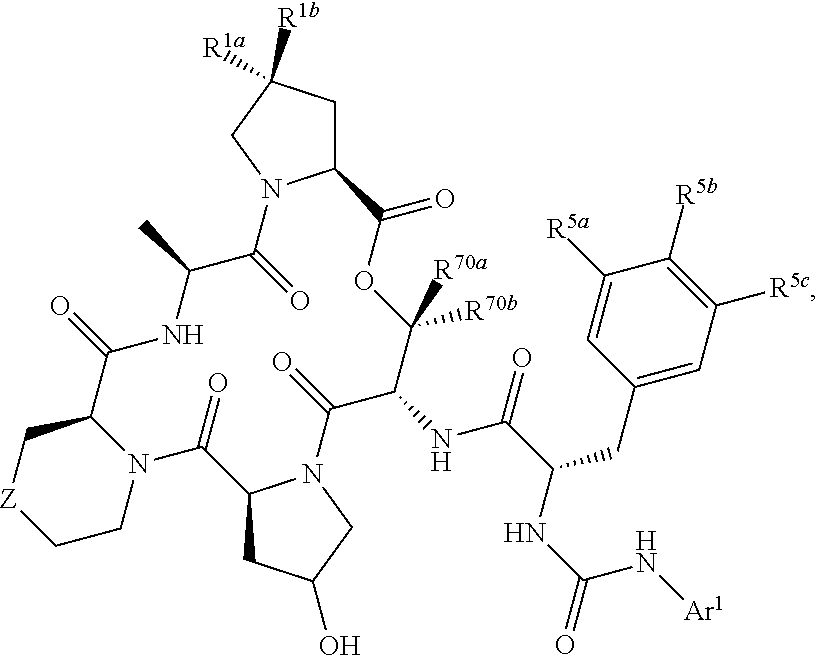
C1C([R1a])([R1b])CN2C1C(=O)OC([R70b])([R70a])C(NC(=O)C(NC(=O)N[Ar1])CC1=CC([R5c])=C([R5b])C([R5a])=C1)C(=O)N1C(CC(O)C1)C(=O)N1C(C(=O)NC(C)C2=O)C[Z]CC1
